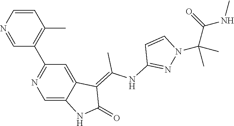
C1=CN=CC(C2=NC=C3C(=C2)C(=C(NC2=NN(C(C(=O)NC)(C)C)C=C2)C)C(=O)N3)=C1C
